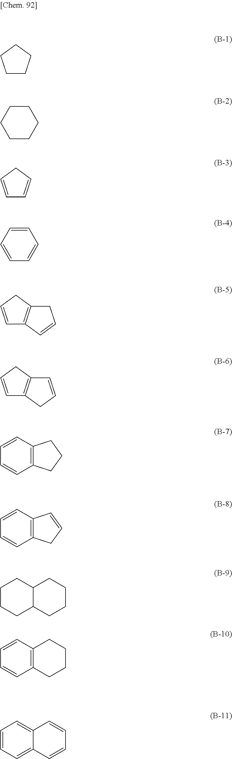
C1CCCC1.C1=CCC=C1.C1CCCCC1.C1=CC=CC=C1.C1=CCC2=C1C=CC2.C1=CCC2=C1CC=C2.C12=C(C=CC=C1)CCC2.C12=C(C=CC=C1)C=CC2.C1CCC2C(C1)CCCC2.C12=C(CCCC1)C=CC=C2.C1=CC=C2C(=C1)C=CC=C2
